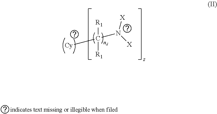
[Cy]C(N([X])[X])([R1])[R1]
